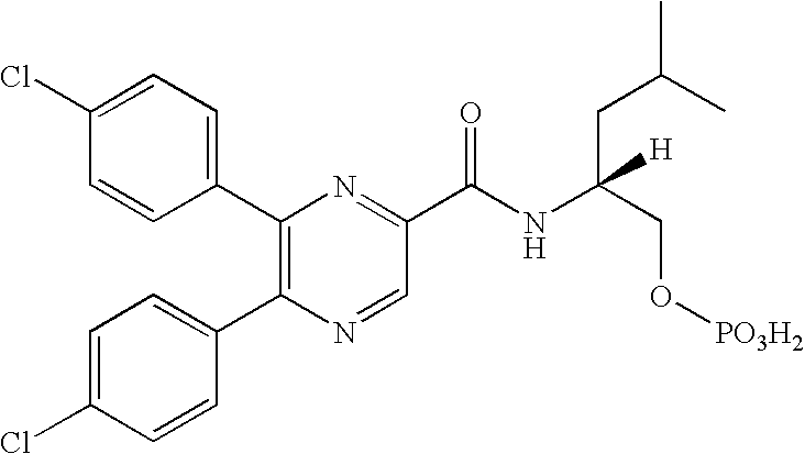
C1(C2=C(C3=CC=C(Cl)C=C3)N=CC(C(NC([H])(CO[PO3H2])CC(C)C)=O)=N2)=CC=C(Cl)C=C1
